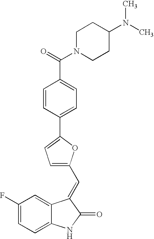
C1(F)=CC=C2C(=C1)C(=CC1=CC=C(C3=CC=C(C(=O)N4CCC(N(C)C)CC4)C=C3)O1)C(=O)N2
